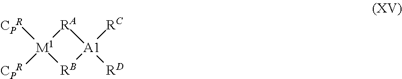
[M1]1([CPR])([CPR])[RB][A1]([RD])([RC])[RA]1
